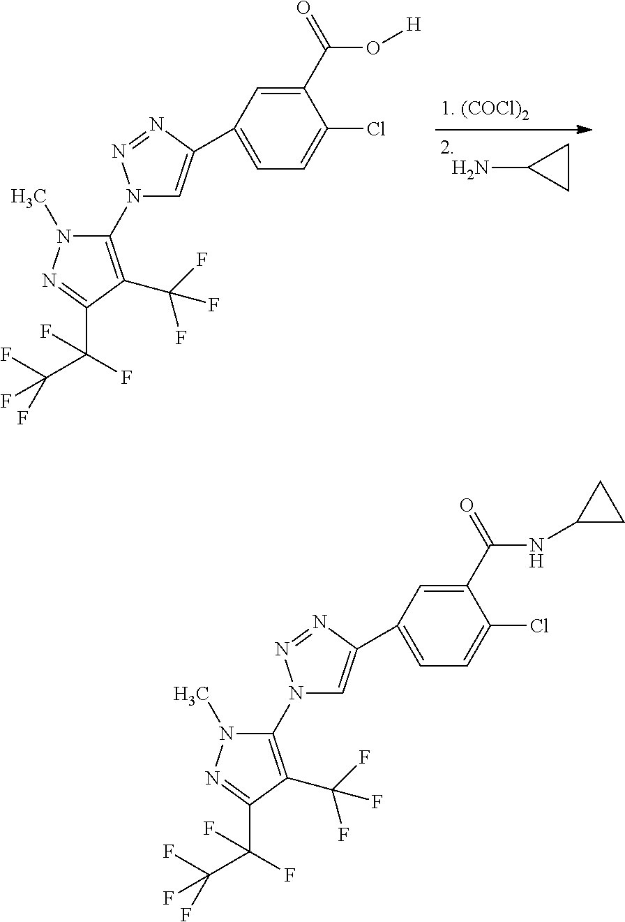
C1CC1N.C1(N2C=C(C3=CC=C(Cl)C(C(=O)O[H])=C3)N=N2)=C(C(F)(F)F)C(C(C(F)(F)F)(F)F)=NN1C.C1(N2C=C(C3=CC=C(Cl)C(C(=O)NC4CC4)=C3)N=N2)=C(C(F)(F)F)C(C(C(F)(F)F)(F)F)=NN1C
